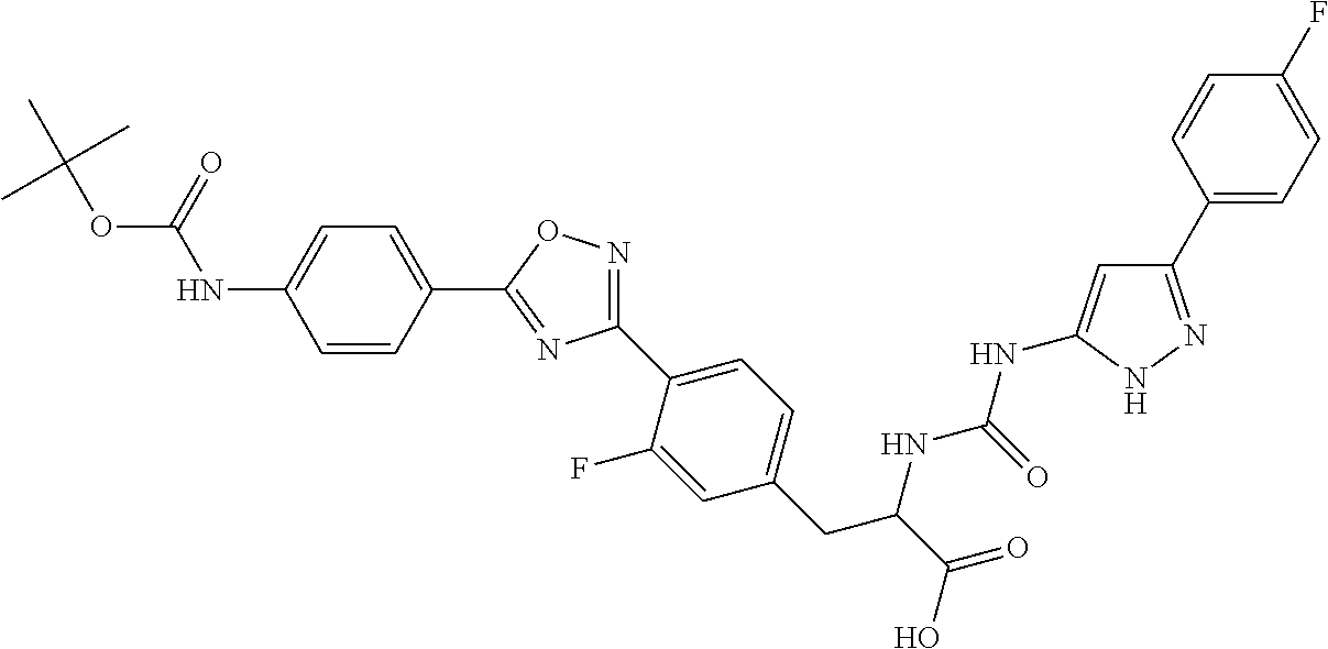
C1=CC(C2=NC(C3=CC=C(CC(C(=O)O)NC(NC4=CC(C5=CC=C(F)C=C5)=NN4)=O)C=C3F)=NO2)=CC=C1NC(OC(C)(C)C)=O
